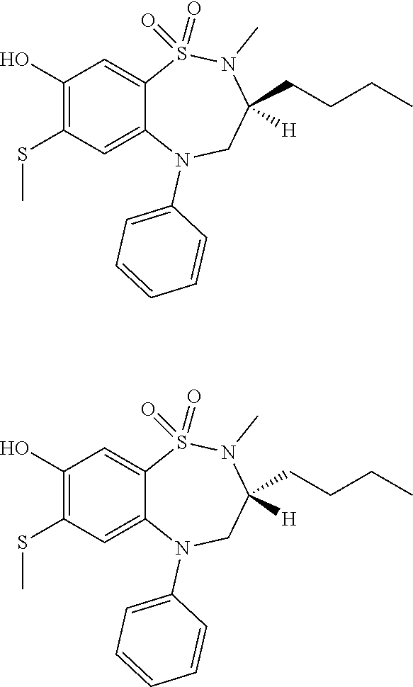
C1(O)=C(SC)C=C2C(=C1)S(=O)(=O)N(C)C(CCCC)([H])CN2C1=CC=CC=C1.C1(O)=C(SC)C=C2C(=C1)S(=O)(=O)N(C)C(CCCC)([H])CN2C1=CC=CC=C1
